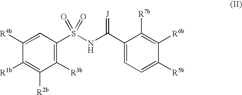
C1([R3b])=C(S(NC(=[J])C2=CC=C([R5b])C([R6b])=C2[R7b])(=O)=O)C=C([R4b])C([R1b])=C1[R2b]
